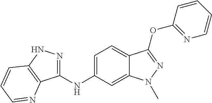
C1(NC2=CC=C3C(=C2)N(C)N=C3OC2=NC=CC=C2)=NNC2=C1N=CC=C2
